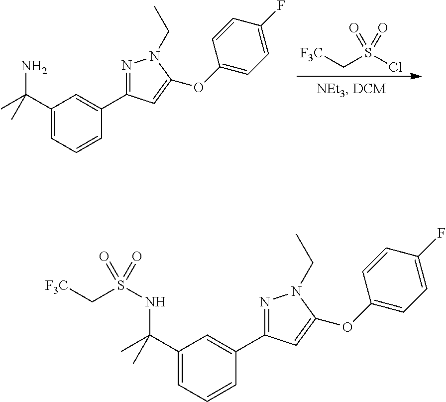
[F3C]CS(Cl)(=O)=O.C1(C(C)(N)C)=CC=CC(C2=NN(CC)C(OC3=CC=C(F)C=C3)=C2)=C1.C1(C(C)(NS(C[F3C])(=O)=O)C)=CC=CC(C2=NN(CC)C(OC3=CC=C(F)C=C3)=C2)=C1
